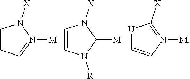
C1=CC=N([M])N1[X].C1=CN([R])C([M])N1[X].[U]1C=CN([M])=C1[X]
